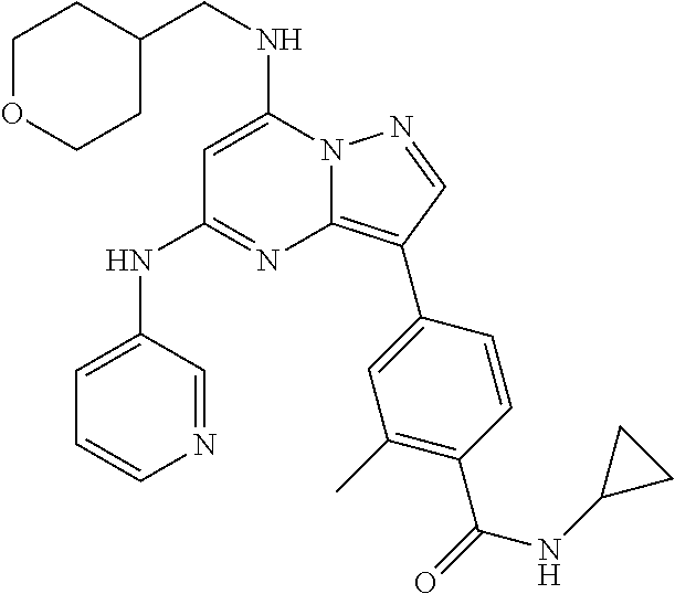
C1OCCC(CNC2=CC(NC3=CC=CN=C3)=NC3=C(C4=CC(C)=C(C(=O)NC5CC5)C=C4)C=NN23)C1
